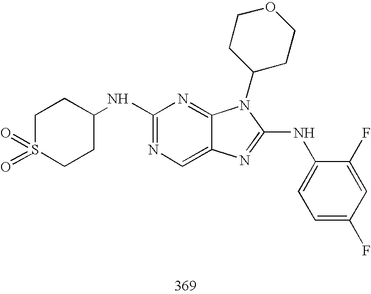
C1(NC2CCS(=O)(=O)CC2)=NC=C2C(=N1)N(C1CCOCC1)C(NC1=CC=C(F)C=C1F)=N2
